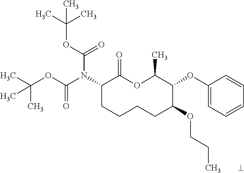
C1(N(C(OC(C)(C)C)=O)C(OC(C)(C)C)=O)CCCCC(OCCC)C(OC2=CC=CC=C2)C(C)OC1=O
